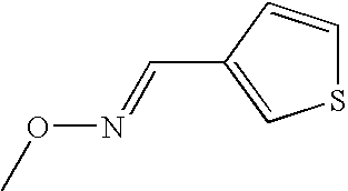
CON=CC1=CSC=C1
